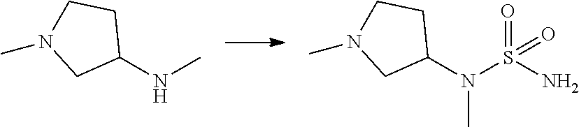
C1(NC)CCN(C)C1.C1(N(S(N)(=O)=O)C)CCN(C)C1
